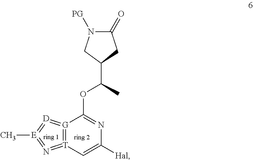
[G]12=[T](=N=[E](C)=[D]=1)C=C([Hal])N=C2OC(C1CC(=O)N([PG])C1)C
